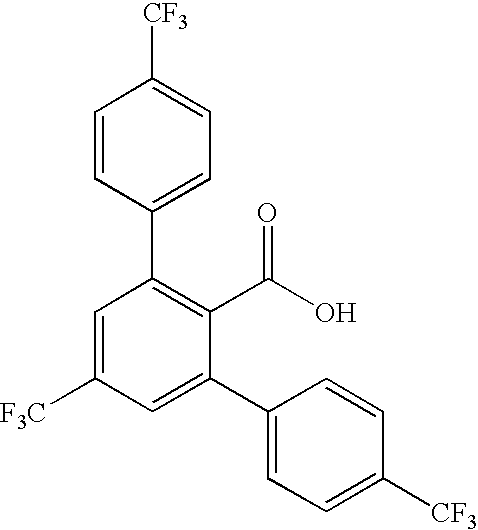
C1=CC(C2=C(C(O)=O)C(C3=CC=C([CF3])C=C3)=CC([F3C])=C2)=CC=C1[CF3]
